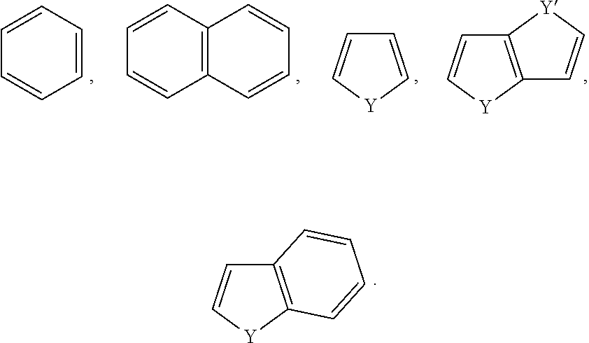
C1=CC=CC=C1.C1=CC2=C(C=C1)C=CC=C2.C1=C[Y]C=C1.C12=C([Y]C=C1)C=C[Y]2.C12=C([Y]C=C1)C=CC=C2
